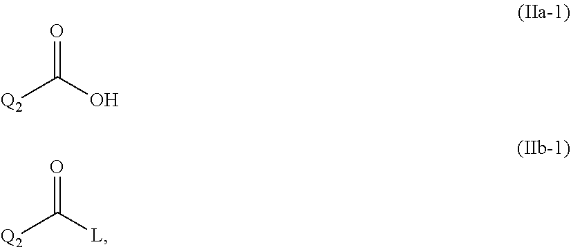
[Q2]C(O)=O.[Q2]C([L])=O
